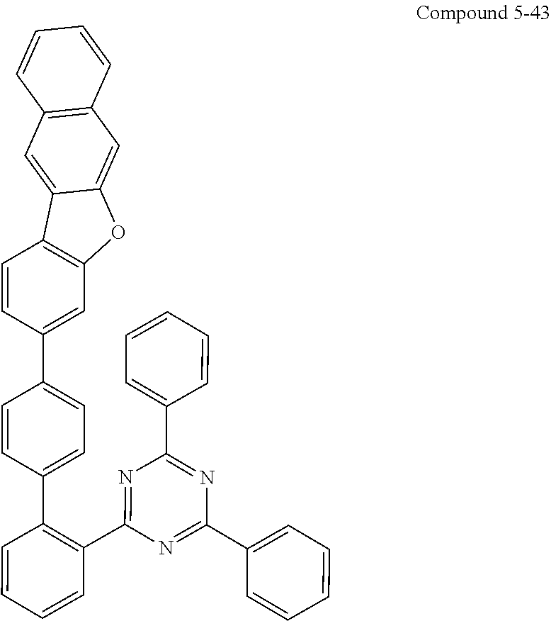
C1(C2=CC=CC=C2)=NC(C2=CC=CC=C2)=NC(C2=C(C3=CC=C(C4=CC5=C(C=C4)C4=CC6=C(C=C4O5)C=CC=C6)C=C3)C=CC=C2)=N1
